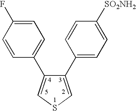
C1=C(C2=CC=C(F)C=C2)C(C2=CC=C([SO2NH2])C=C2)=CS1
